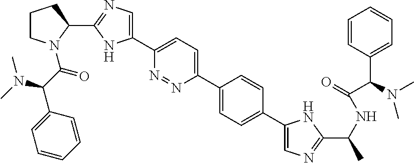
C1(C2N(C(C(C3=CC=CC=C3)N(C)C)=O)CCC2)=NC=C(C2=CC=C(C3=CC=C(C4=CN=C(C(C)NC(=O)C(C5=CC=CC=C5)N(C)C)N4)C=C3)N=N2)N1
